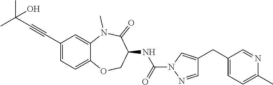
C(#CC1=CC=C2C(=C1)N(C)C(=O)C(NC(=O)N1N=CC(CC3=CC=C(C)N=C3)=C1)CO2)C(C)(C)O
